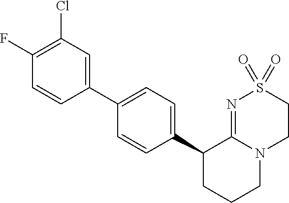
C1(C2=CC(Cl)=C(F)C=C2)=CC=C(C2CCCN3C2=NS(=O)(=O)CC3)C=C1
